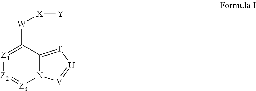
[Z1]1=C([W][X][Y])C2=[T][U]=[V]N2[Z3]=[Z2]1
